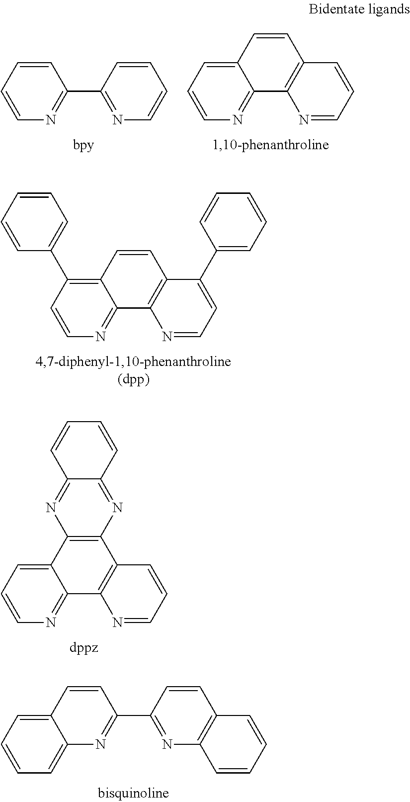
C1=CN=C2C(=C1)C=CC1=C2N=CC=C1.C1=CN=C(C2=NC=CC=C2)C=C1.C1=CN=C2C(=C1C1=CC=CC=C1)C=CC1=C2N=CC=C1C1=CC=CC=C1.C1=CC=C2C(=C1)C=CC(C1=NC3=C(C=C1)C=CC=C3)=N2.C1=CN=C2C(=C1)C1=C(C3=C2N=CC=C3)N=C2C(=N1)C=CC=C2
